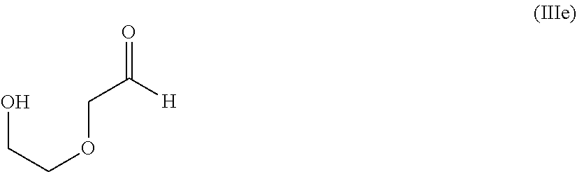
C(C(=O)[H])OCCO
